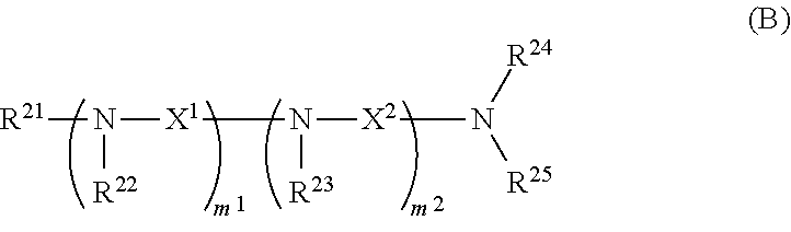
[R21]N([X1]N([R23])[X2]N([R24])[R25])[R22]
